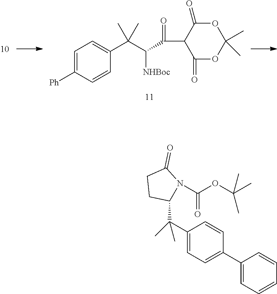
C1=C([Ph])C=CC(C(C([NHBoc])C(=O)C2C(=O)OC(C)(C)OC2=O)(C)C)=C1.C1(C(C)(C)C2N(C(OC(C)(C)C)=O)C(=O)CC2)=CC=C(C2=CC=CC=C2)C=C1
